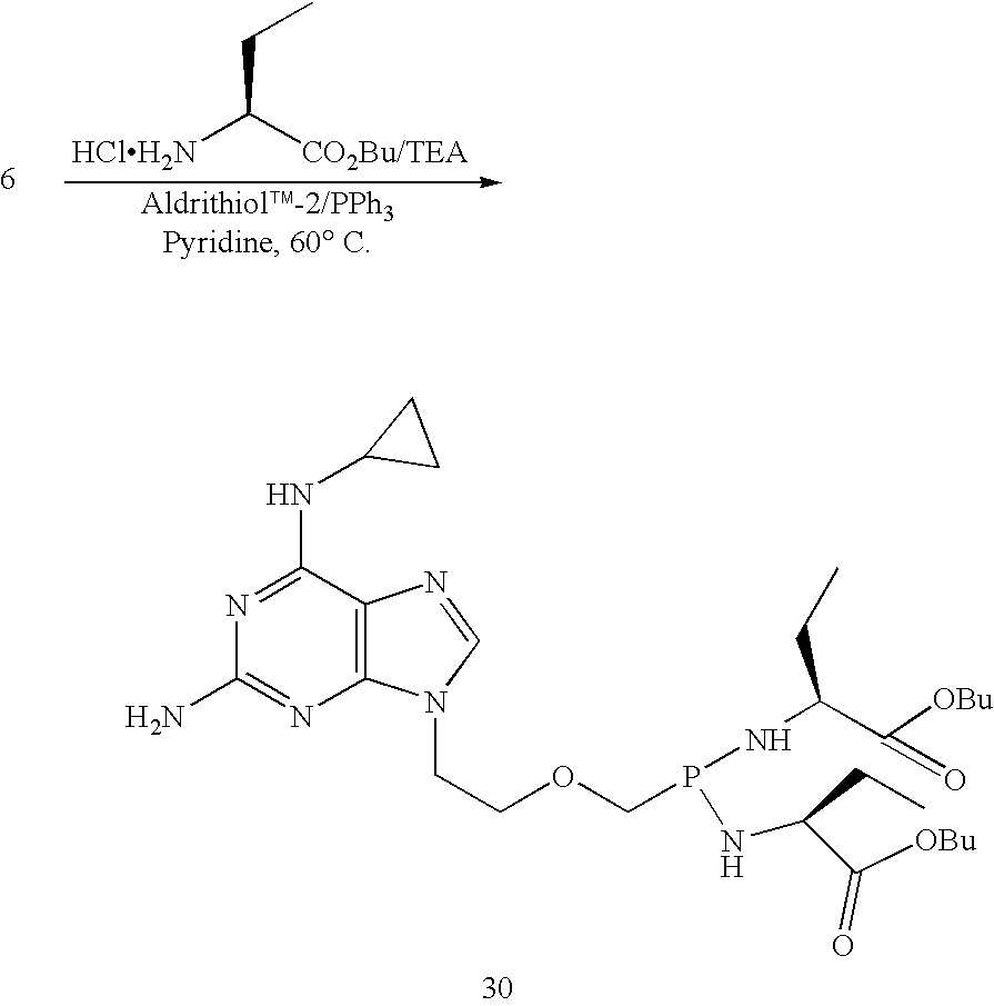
C1(NC2CC2)=NC(N)=NC2=C1N=CN2CCOCP(NC(C([OBu])=O)CC)NC(C([OBu])=O)CC.[HClH2N]C([CO2Bu/TEA])CC
